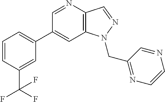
C1(C2=CC=CC(C(F)(F)F)=C2)=CC2=C(C=NN2CC2=NC=CN=C2)N=C1
